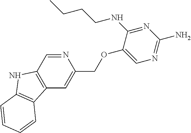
C1=NC(COC2=CN=C(N)N=C2NCCCC)=CC2=C1NC1=C2C=CC=C1
